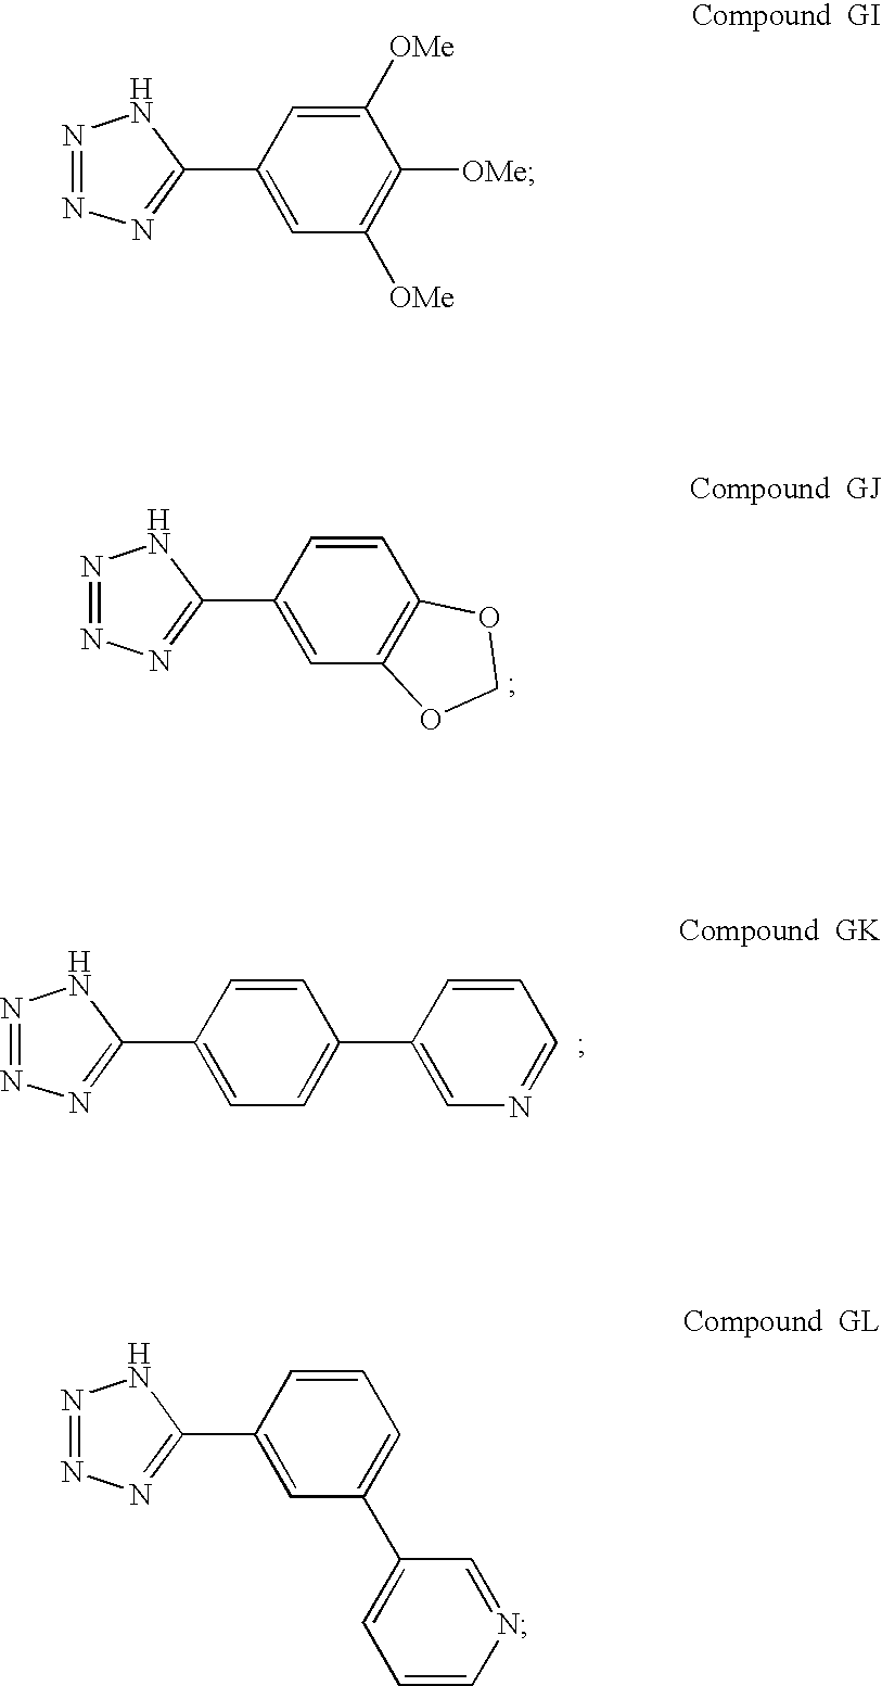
C1=CC(C2=NN=NN2)=CC=C1C1=CN=CC=C1.C1([OMe])=CC(C2=NN=NN2)=CC([OMe])=C1[OMe].C1=CC(C2=NN=NN2)=CC2=C1OCO2.C1=CC(C2=NN=NN2)=CC(C2=CC=CN=C2)=C1
